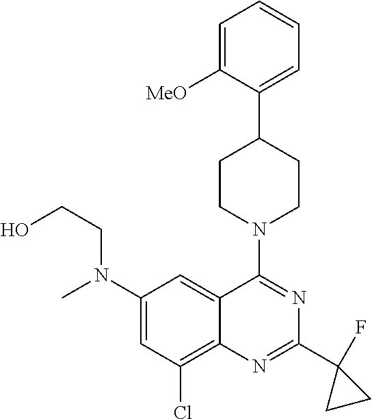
C1(N(CCO)C)=CC(Cl)=C2C(=C1)C(N1CCC(C3=CC=CC=C3[MeO])CC1)=NC(C1(F)CC1)=N2
